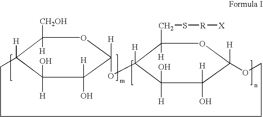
C1([CH2OH])([H])C2([H])C([H])(O)C([H])(O)C([H])(O1)OC1([H])C([H])(CS[R][X])OC([H])(C([H])(O)C1([H])O)OCCCC2
